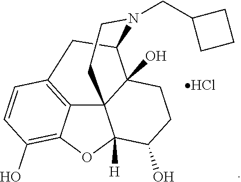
C123C4=C5C=CC(O)=C4OC1([H])C(O)CCC2(O)C(N(CC1CCC1)CC3)C5.Cl
